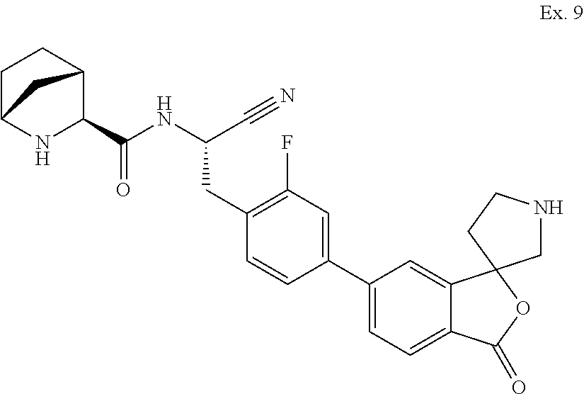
N(C(C#N)CC1=C(F)C=C(C2=CC=C3C(=C2)C2(OC3=O)CNCC2)C=C1)C(C1C2CCC(N1)C2)=O
